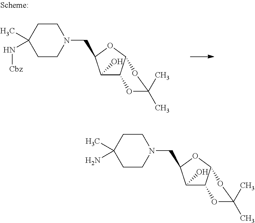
N1(CC2C(O)C3C(OC(C)(C)O3)O2)CCC(C)(N)CC1.N1(CC2C(O)C3C(OC(C)(C)O3)O2)CCC(C)(N[Cbz])CC1
